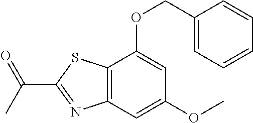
C12=C(C=C(OC)C=C1OCC1=CC=CC=C1)N=C(C(=O)C)S2
